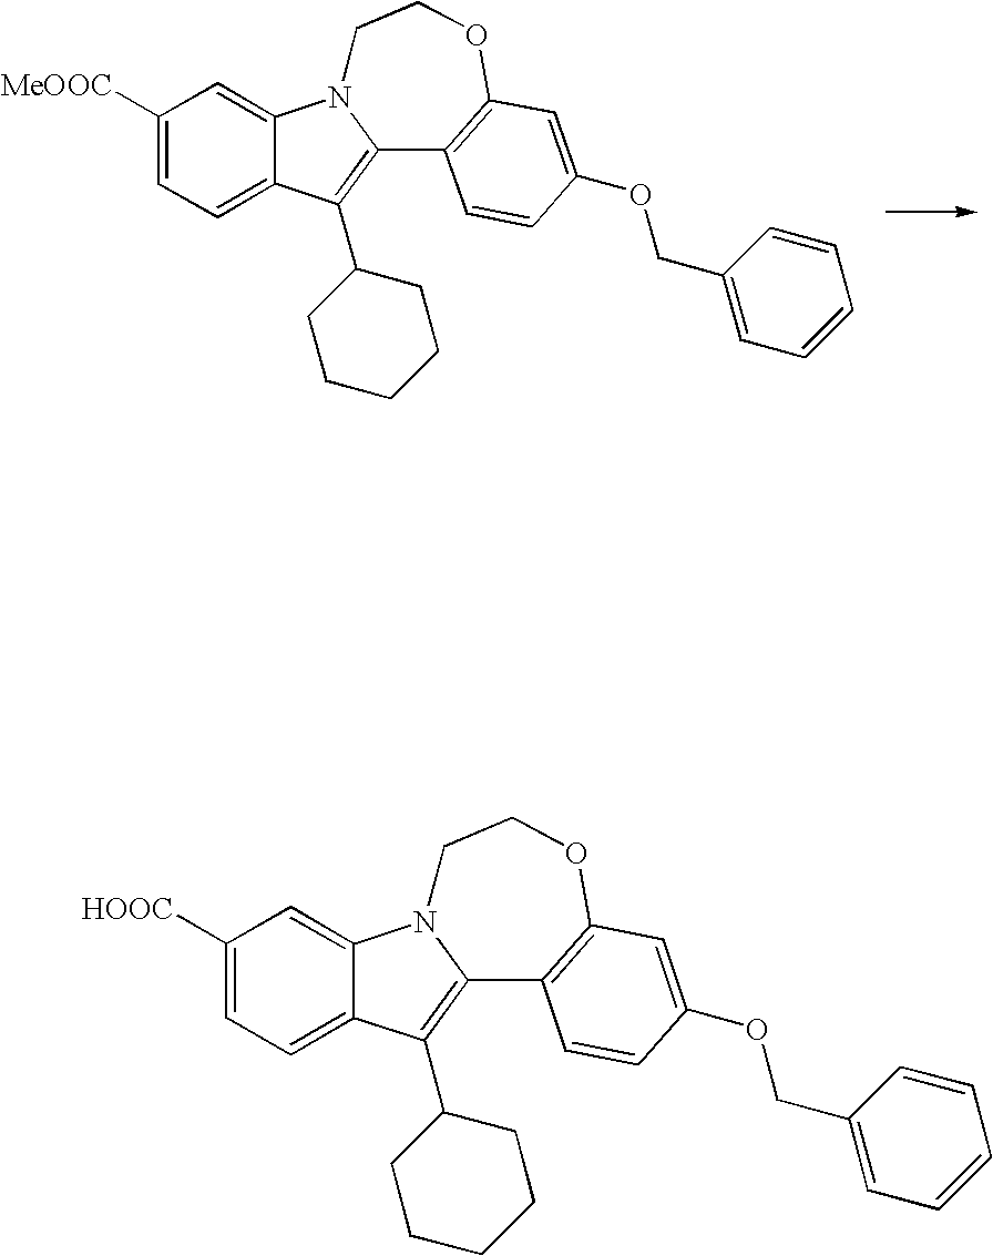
C1([MeOOC])=CC=C2C(=C1)N1C(=C2C2CCCCC2)C2=C(OCC1)C=C(OCC1=CC=CC=C1)C=C2.C1([HOOC])=CC=C2C(=C1)N1C(=C2C2CCCCC2)C2=C(OCC1)C=C(OCC1=CC=CC=C1)C=C2
